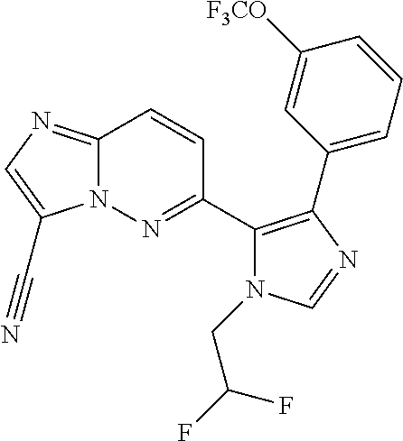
C12=NC=C(C#N)N1N=C(C1=C(C3=CC=CC([F3CO])=C3)N=CN1CC(F)F)C=C2
